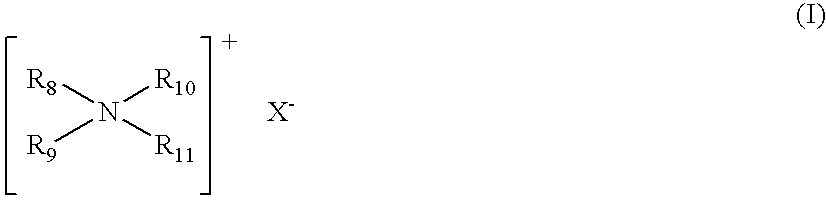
N([R8])([R10])([R9])[R11].[X-]
